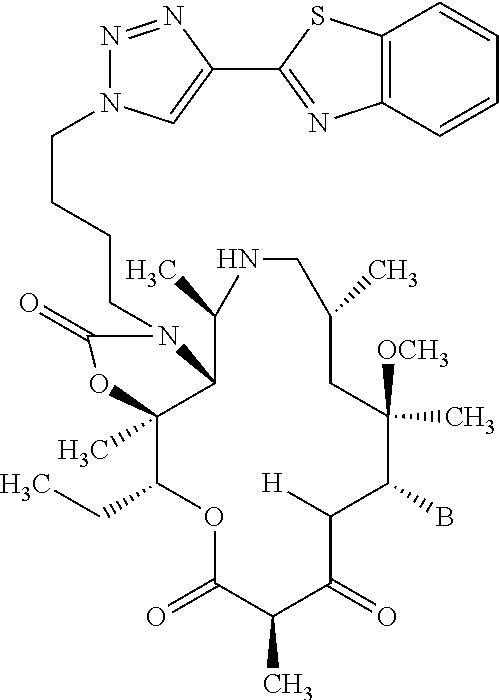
O1C(=O)C(C)C(=O)C([H])C(B)C([OCH3])(C)CC(C)CNC(C)C2C(C)(C1CC)OC(=O)N2CCCCN1N=NC(C2=NC3=C(S2)C=CC=C3)=C1
